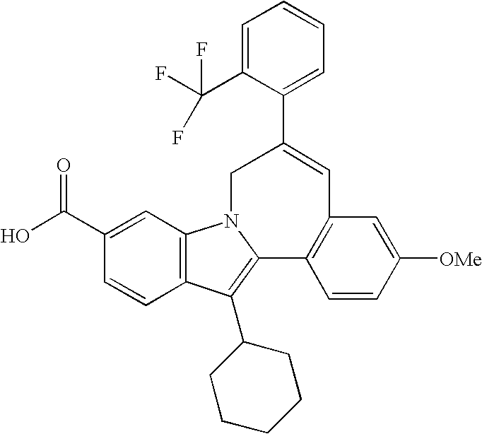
C1(C(O)=O)=CC2=C(C=C1)C(C1CCCCC1)=C1N2CC(C2=CC=CC=C2C(F)(F)F)=CC2=C1C=CC([OMe])=C2
